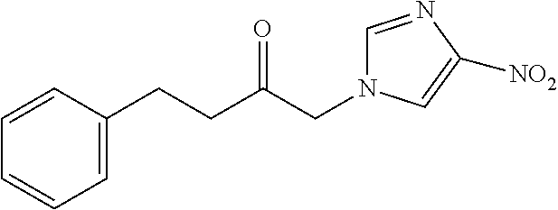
C1=C(CCC(CN2C=NC([NO2])=C2)=O)C=CC=C1
